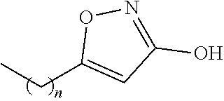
C1(CC)=CC(O)=NO1
